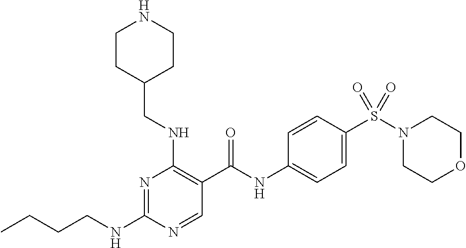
C(NC1=NC(NCC2CCNCC2)=C(C(NC2=CC=C(S(N3CCOCC3)(=O)=O)C=C2)=O)C=N1)CCC
